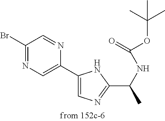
C1(Br)=NC=C(C2=CN=C(C(NC(OC(C)(C)C)=O)C)N2)N=C1
